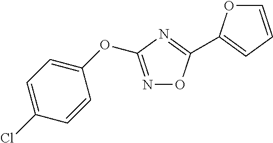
N1=C(OC2=CC=C(Cl)C=C2)N=C(C2=CC=CO2)O1
